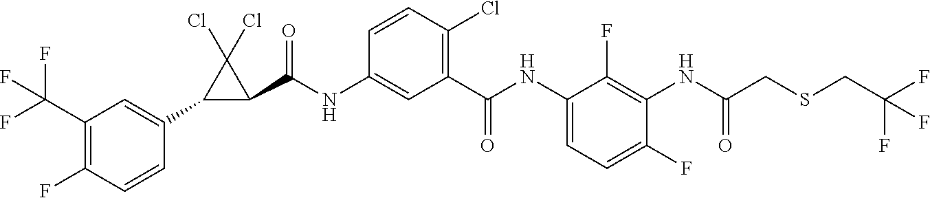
C1(C2=CC(C(F)(F)F)=C(F)C=C2)C(C(NC2=CC(C(NC3=CC=C(F)C(NC(CSCC(F)(F)F)=O)=C3F)=O)=C(Cl)C=C2)=O)C1(Cl)Cl
